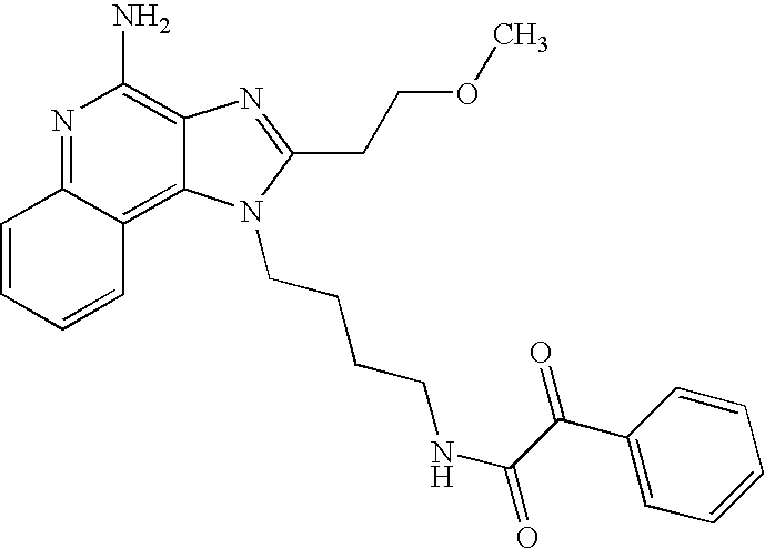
N1=C2C(=C3C(=C1N)N=C(CCOC)N3CCCCNC(=O)C(C1=CC=CC=C1)=O)C=CC=C2
